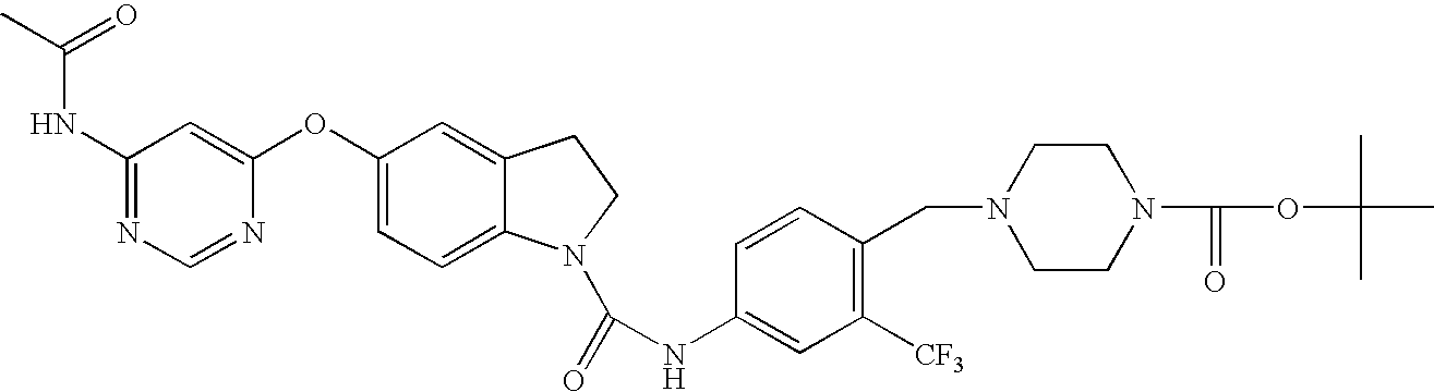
C1(NC(=O)C)=NC=NC(OC2=CC=C3C(=C2)CCN3C(=O)NC2=CC([CF3])=C(CN3CCN(C(=O)OC(C)(C)C)CC3)C=C2)=C1
